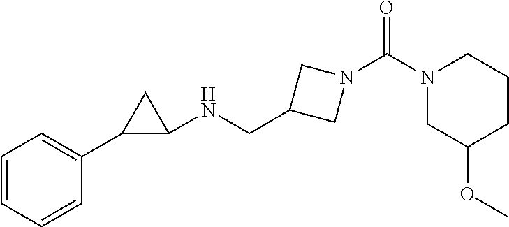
COC1CN(C(N2CC(CNC3CC3C3=CC=CC=C3)C2)=O)CCC1
